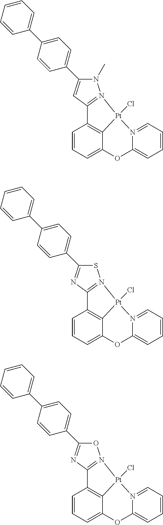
C1=CC=C2C3=C1C1=N(SC(C4=CC=C(C5=CC=CC=C5)C=C4)=N1)[Pt]3(Cl)N1=CC=CC=C1O2.C1=CC=C2C3=C1C1=N(OC(C4=CC=C(C5=CC=CC=C5)C=C4)=N1)[Pt]3(Cl)N1=CC=CC=C1O2.C1=CC=C2C3=C1C1=N(N(C)C(C4=CC=C(C5=CC=CC=C5)C=C4)=C1)[Pt]3(Cl)N1=CC=CC=C1O2
